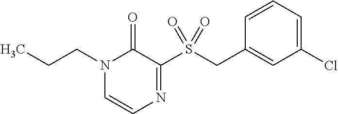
C1=CC=C(Cl)C=C1CS(C1=NC=CN(CCC)C1=O)(=O)=O
